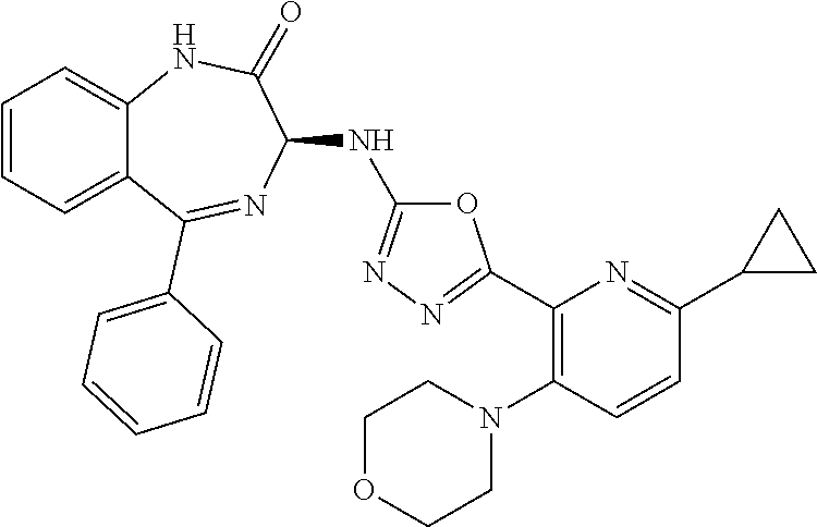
C1(C2=NN=C(NC3C(=O)NC4=CC=CC=C4C(C4=CC=CC=C4)=N3)O2)=C(N2CCOCC2)C=CC(C2CC2)=N1
